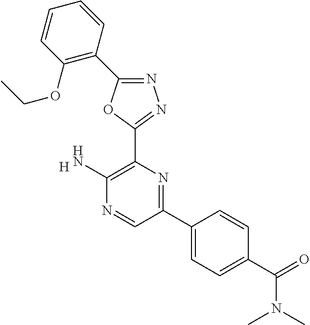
[H].C1(N)=C(C2=NN=C(C3=C(OCC)C=CC=C3)O2)N=C(C2=CC=C(C(N(C)C)=O)C=C2)C=N1
